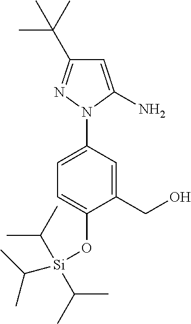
C1(CO)=CC(N2C(N)=CC(C(C)(C)C)=N2)=CC=C1O[Si](C(C)C)(C(C)C)C(C)C
